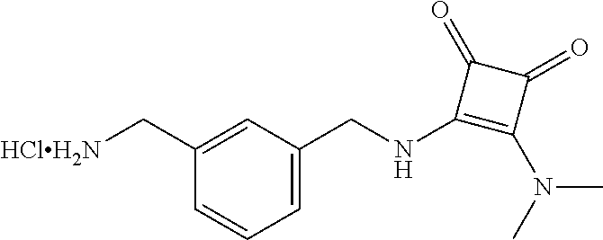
C([HClH2N])C1=CC(CNC2=C(N(C)C)C(=O)C2=O)=CC=C1
